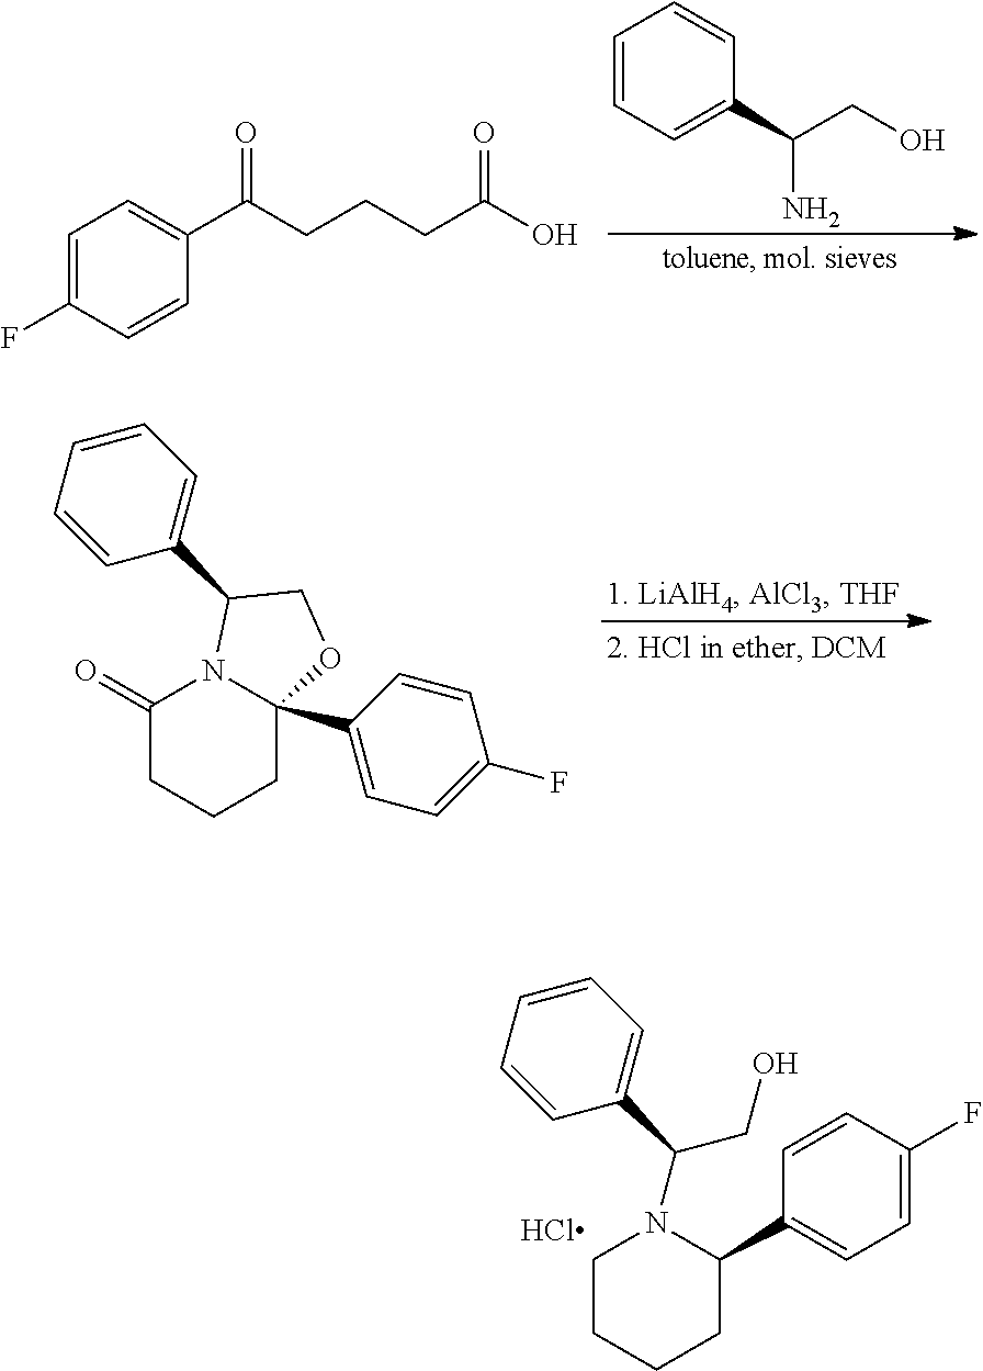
C1CCCC(C2=CC=C(F)C=C2)N1C(C1=CC=CC=C1)CO.C1=CC=C(C(N)CO)C=C1.C1=C(F)C=CC(C(CCCC(O)=O)=O)=C1.C1(=O)CCCC2(C3=CC=C(F)C=C3)N1C(C1=CC=CC=C1)CO2
